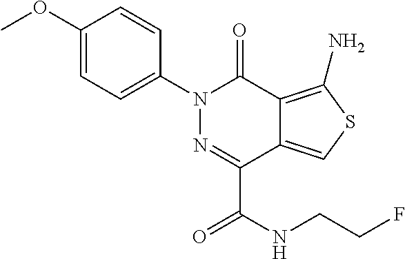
C1(OC)=CC=C(N2N=C(C(NCCF)=O)C3=CSC(N)=C3C2=O)C=C1
